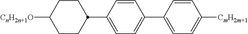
C1=CC(C2CCC([CnH2n+1O])CC2)=CC=C1C1=CC=C([CmH2m+1])C=C1
